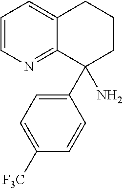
C1=CN=C2C(=C1)CCCC2(C1=CC=C([F3C])C=C1)N
